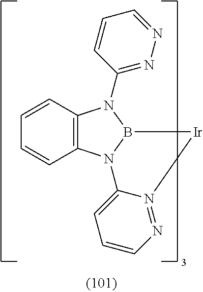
C12=C(N3B(N1C1=NN=CC=C1)[Ir]N1=NC=CC=C31)C=CC=C2
